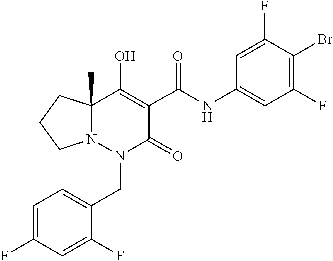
C1=C(F)C=C(F)C(CN2C(=O)C(C(=O)NC3=CC(F)=C(Br)C(F)=C3)=C(O)C3(C)N2CCC3)=C1
